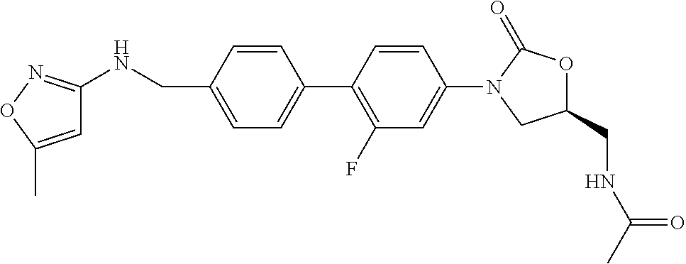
C1=C(C2=C(F)C=C(N3CC(CNC(C)=O)OC3=O)C=C2)C=CC(CNC2=NOC(C)=C2)=C1
